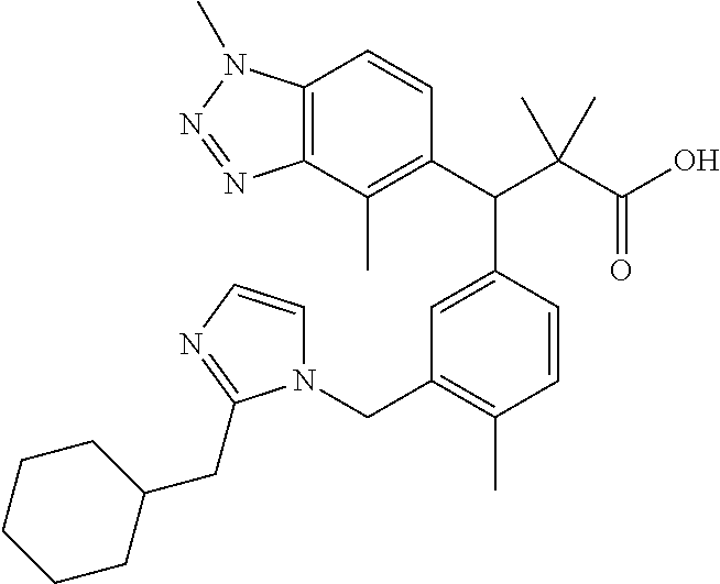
C1(C(C(C(O)=O)(C)C)C2=CC(CN3C=CN=C3CC3CCCCC3)=C(C)C=C2)=C(C)C2=C(C=C1)N(C)N=N2
